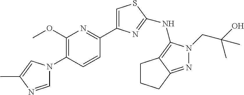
C1=NC(C)=CN1C1=C(OC)N=C(C2=CSC(NC3=C4C(=NN3CC(O)(C)C)CCC4)=N2)C=C1
